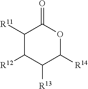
C1([R11])C([R12])C([R13])C([R14])OC1=O
